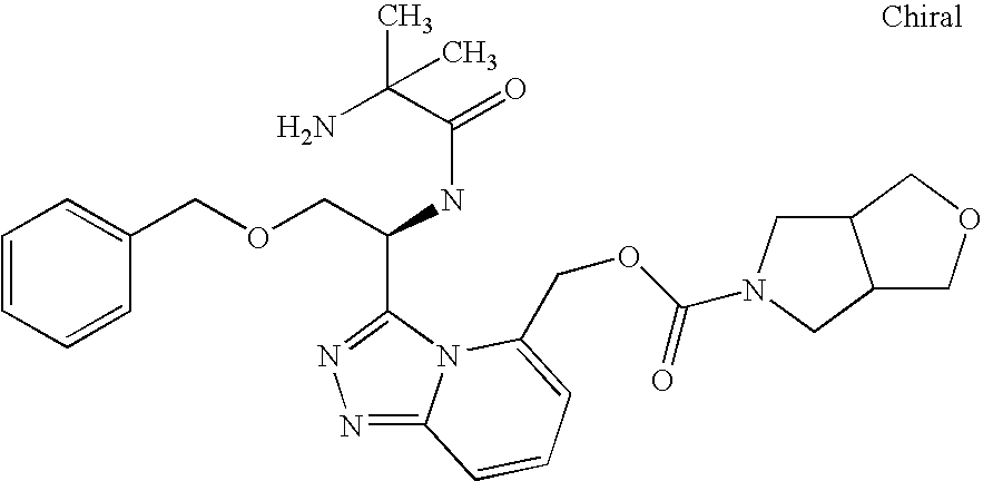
C(C(NC(=O)C(N)(C)C)C1=NN=C2N1C(COC(=O)N1CC3C(C1)COC3)=CC=C2)OCC1=CC=CC=C1
